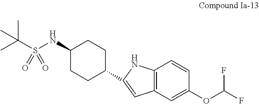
C1(NS(C(C)(C)C)(=O)=O)CCC(C2=CC3=C(C=CC(OC(F)F)=C3)N2)CC1
